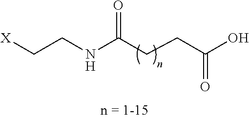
[X]CCNC(CCC(=O)O)=O
